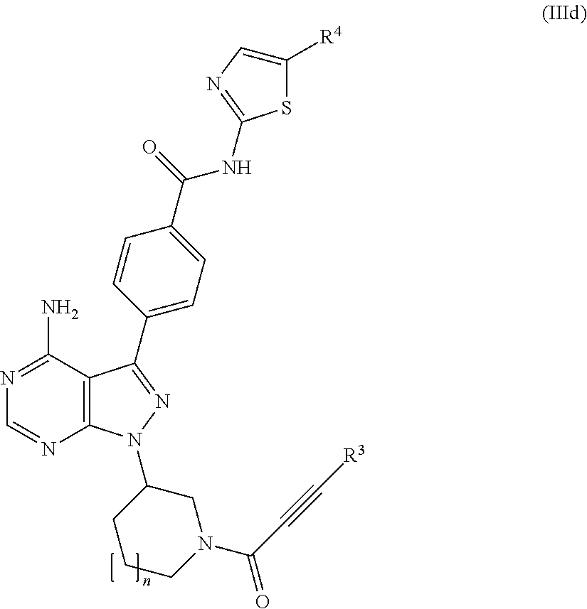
C12=C(C(N)=NC=N1)C(C1=CC=C(C(NC3=NC=C([R4])S3)=O)C=C1)=NN2C1CCCN(C(C#C[R3])=O)C1
